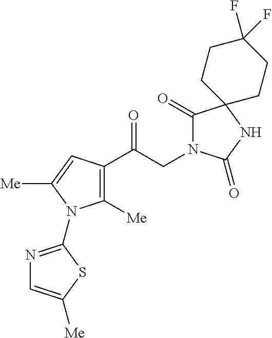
C1([Me])=C(C(CN2C(=O)C3(NC2=O)CCC(F)(F)CC3)=O)C=C([Me])N1C1=NC=C([Me])S1
